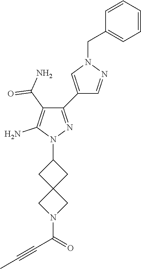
C1(N2N=C(C3=CN(CC4=CC=CC=C4)N=C3)C(C(N)=O)=C2N)CC2(C1)CN(C(=O)C#CC)C2
